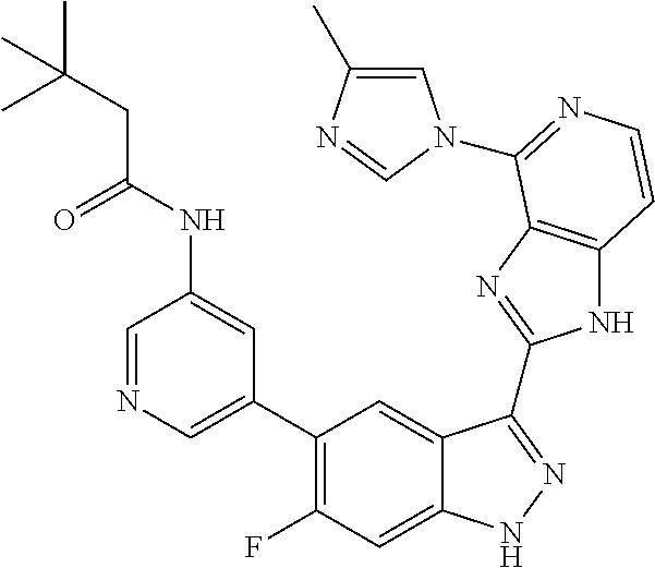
C1=C(C2=C(F)C=C3C(=C2)C(C2=NC4=C(N2)C=CN=C4N2C=C(C)N=C2)=NN3)C=C(NC(CC(C)(C)C)=O)C=N1
